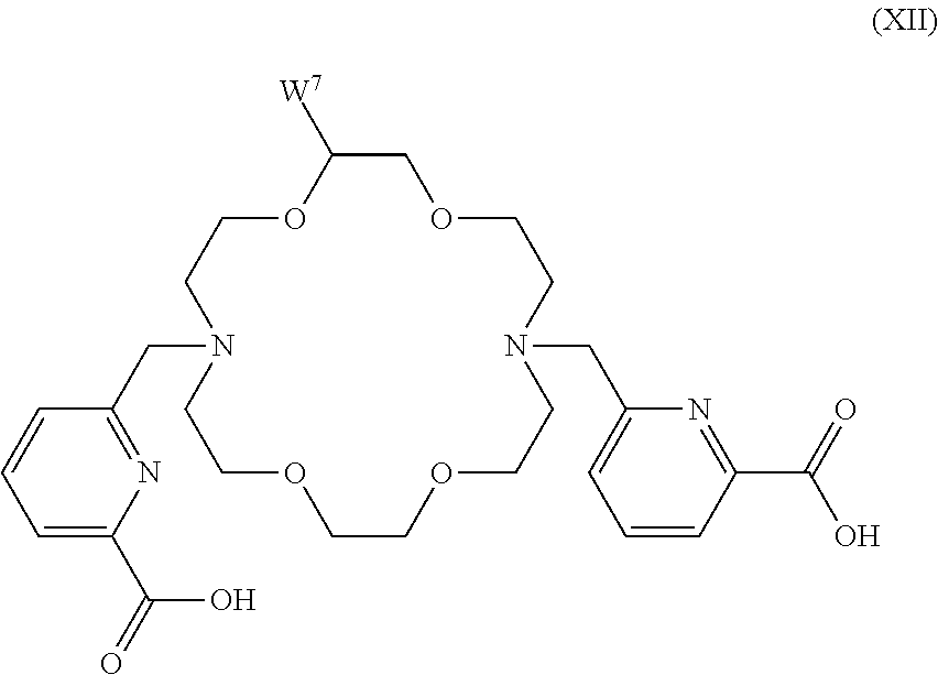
C1C([W7])OCCN(CC2=NC(C(O)=O)=CC=C2)CCOCCOCCN(CC2=CC=CC(C(O)=O)=N2)CCO1
